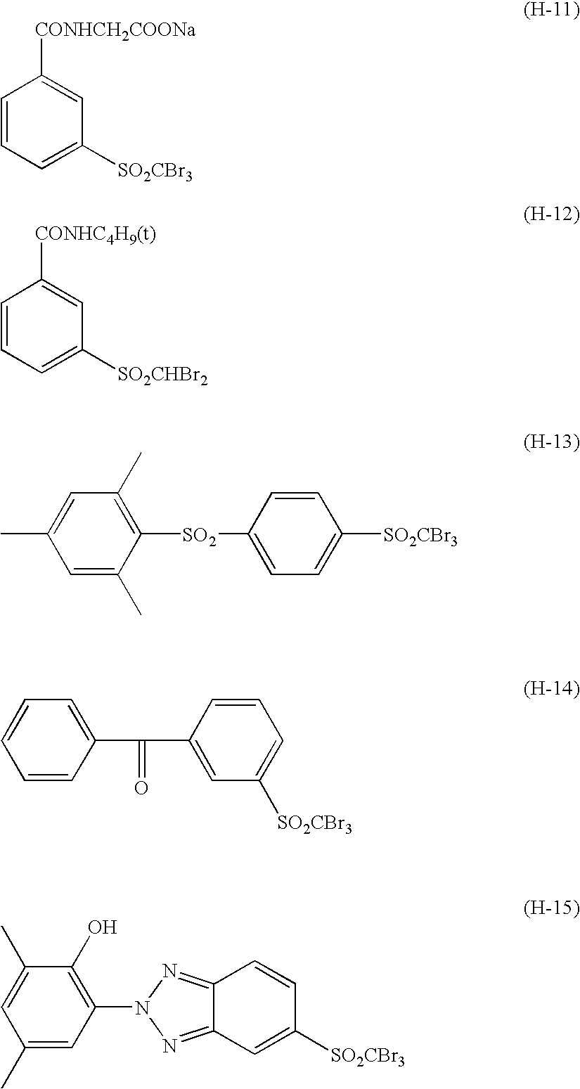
C1=CC=C([SO2CBr3])C=C1[CONHCH2COONa].C1=CC=C([SO2CHBr2])C=C1[CONHC4H9(t)].C1=C(C)C([SO2]C2=CC=C([SO2CBr3])C=C2)=C(C)C=C1C.C1=CC(C(C2=CC([SO2CBr3])=CC=C2)=O)=CC=C1.C1(C)=CC(N2N=C3C(=N2)C=CC([SO2CBr3])=C3)=C(O)C(C)=C1
